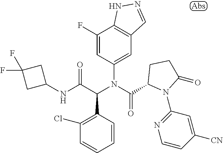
C1=CC(C(C(NC2CC(F)(F)C2)=O)N(C(=O)C2N(C3=NC=CC([CN])=C3)C(=O)CC2)C2=CC3=C(C(F)=C2)NN=C3)=C(Cl)C=C1
